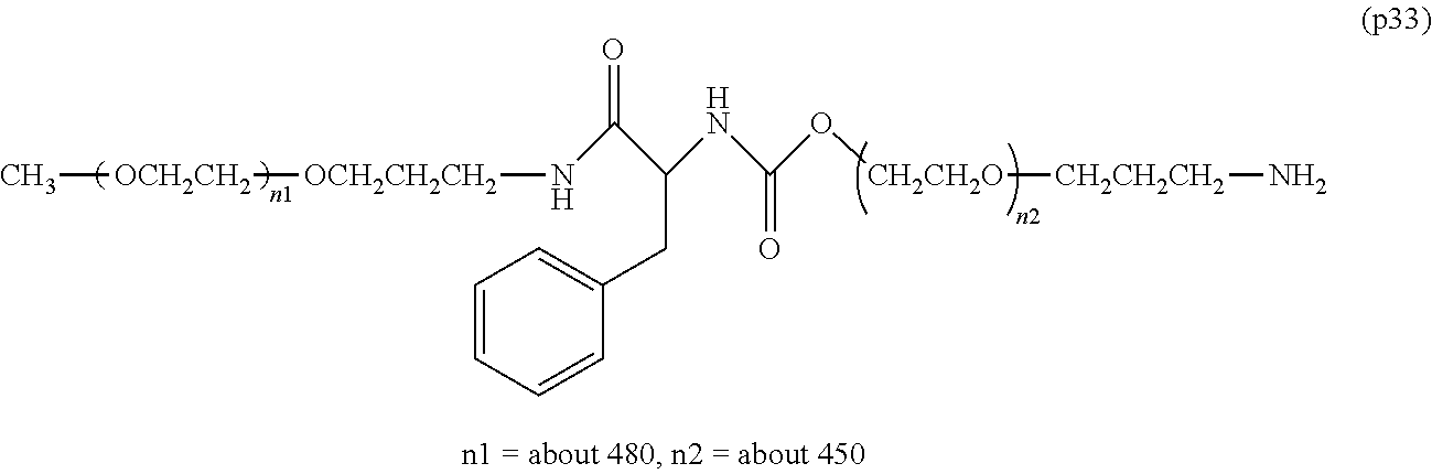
O([CH2CH2O][CH2CH2CH2]N)C(=O)NC(CC1=CC=CC=C1)C(N[OCH2CH2CH2][OCH2CH2]C)=O
